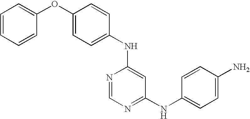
C1=C(OC2=CC=CC=C2)C=CC(NC2=CC(NC3=CC=C(N)C=C3)=NC=N2)=C1
